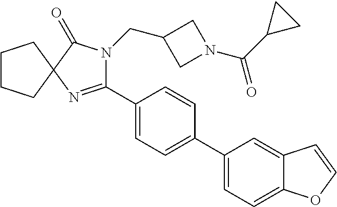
C1CCC2(C1)N=C(C1=CC=C(C3=CC=C4C(=C3)C=CO4)C=C1)N(CC1CN(C(C3CC3)=O)C1)C2=O
